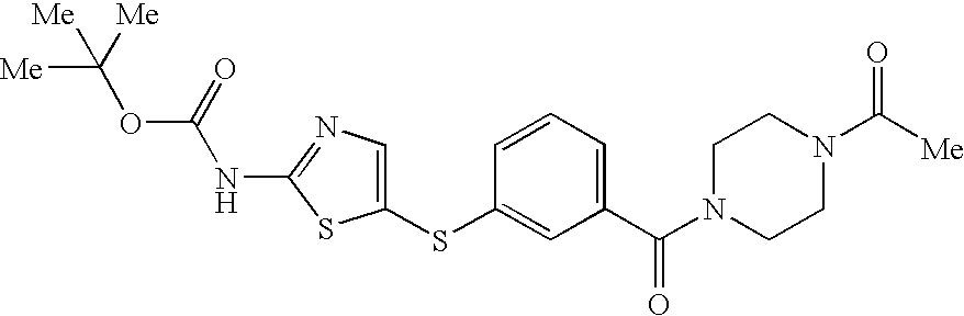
C(NC1=NC=C(SC2=CC(C(N3CCN(C([Me])=O)CC3)=O)=CC=C2)S1)(OC([Me])([Me])[Me])=O
